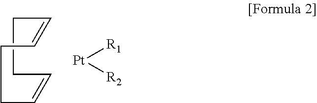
C1C=CCCC=CC1.[Pt]([R1])[R2]
